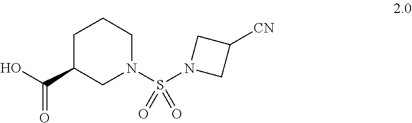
O=C(C1CN(S(N2CC([CN])C2)(=O)=O)CCC1)O
